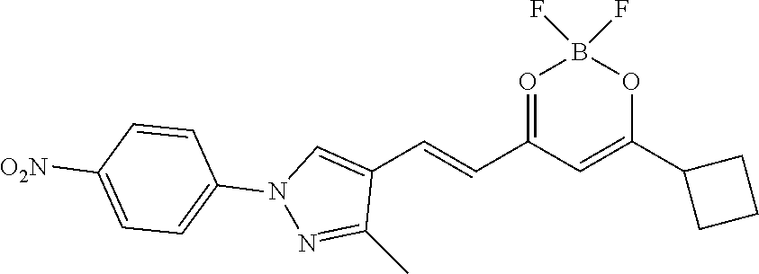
O1=C(C=CC2=CN(C3=CC=C([O2N])C=C3)N=C2C)C=C(C2CCC2)OB1(F)F
